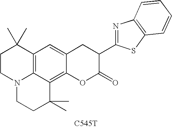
C1CN2C3=C(C1(C)C)C=C1C(=C3C(C)(C)CC2)OC(=O)C(C2=NC3=C(S2)C=CC=C3)C1.[C545T]
